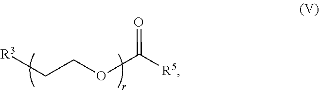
[R5]C(OCC[R3])=O
